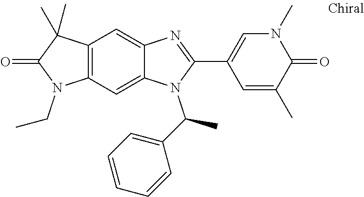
C12=C(C=C3C(=C1)N=C(C1=CN(C)C(=O)C(C)=C1)N3C(C1=CC=CC=C1)C)N(CC)C(=O)C2(C)C
